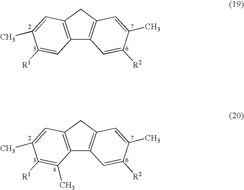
C12=C(CC3=C1C=C([R2])C(C)=C3)C=C(C)C([R1])=C2.C12=C(CC3=C1C=C([R2])C(C)=C3)C=C(C)C([R1])=C2C
